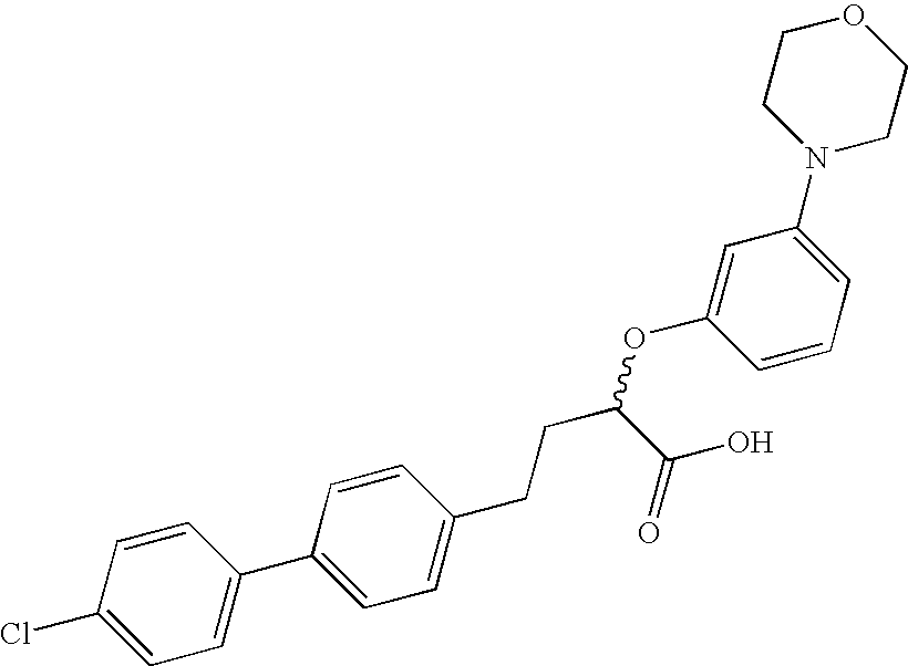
C1=CC(Cl)=CC=C1C1=CC=C(CCC(OC2=CC(N3CCOCC3)=CC=C2)C(O)=O)C=C1
